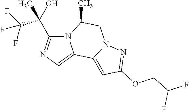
N12C(C(C(F)(F)F)(O)C)=NC=C1C1=CC(OCC(F)F)=NN1CC2C
